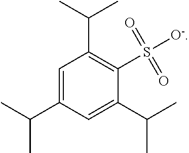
C1=C(C(C)C)C=C(C(C)C)C(S([O-])(=O)=O)=C1C(C)C
